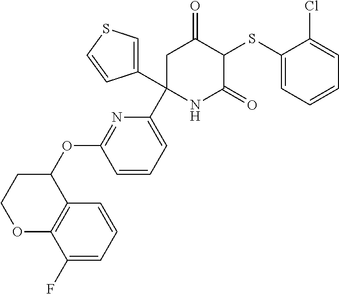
C1(SC2C(=O)CC(C3=CC=CC(OC4CCOC5=C4C=CC=C5F)=N3)(C3=CSC=C3)NC2=O)=CC=CC=C1Cl
